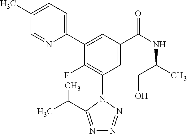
C1(C)=CC=C(C2=CC(C(NC(C)CO)=O)=CC(N3C(C(C)C)=NN=N3)=C2F)N=C1
